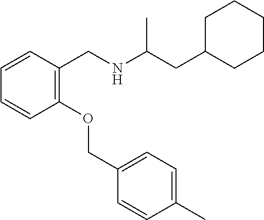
C1=CC=CC(CNC(CC2CCCCC2)C)=C1OCC1=CC=C(C)C=C1
